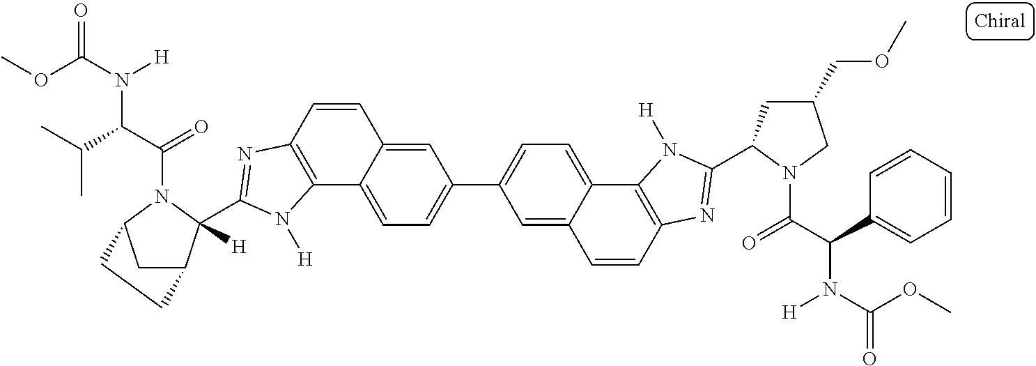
C12=CC=C(C3=CC=C4C(=C3)C=CC3=C4N([H])C(C4CC(COC)CN4C(C(C4=CC=CC=C4)N(C(OC)=O)[H])=O)=N3)C=C1C=CC1=C2N([H])C(C2([H])C3CC(N2C(C(C(C)C)N(C(OC)=O)[H])=O)CC3)=N1
